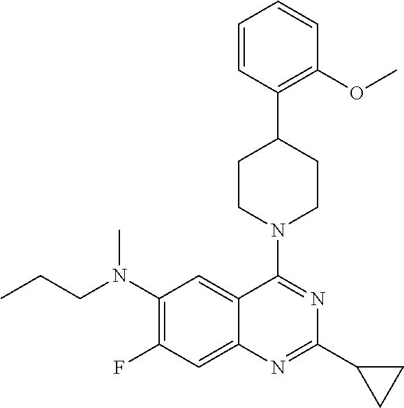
C1(N(CCC)C)=C(F)C=C2C(=C1)C(N1CCC(C3=C(OC)C=CC=C3)CC1)=NC(C1CC1)=N2
